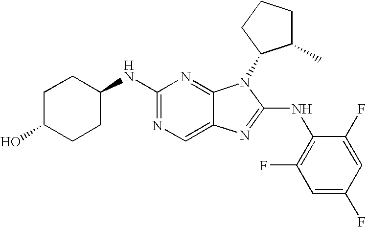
C1(NC2CCC(O)CC2)=NC=C2C(=N1)N(C1C(C)CCC1)C(NC1=C(F)C=C(F)C=C1F)=N2
